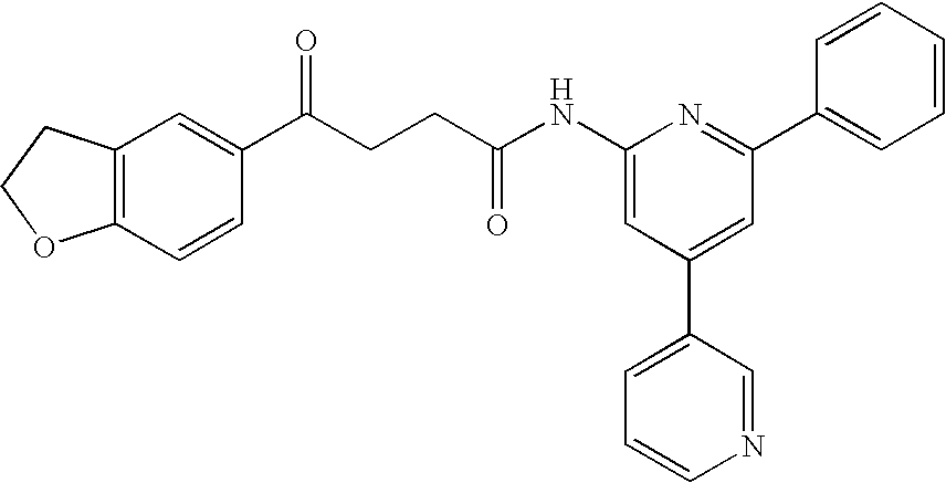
C1(NC(CCC(C2=CC3=C(C=C2)OCC3)=O)=O)=CC(C2=CC=CN=C2)=CC(C2=CC=CC=C2)=N1
